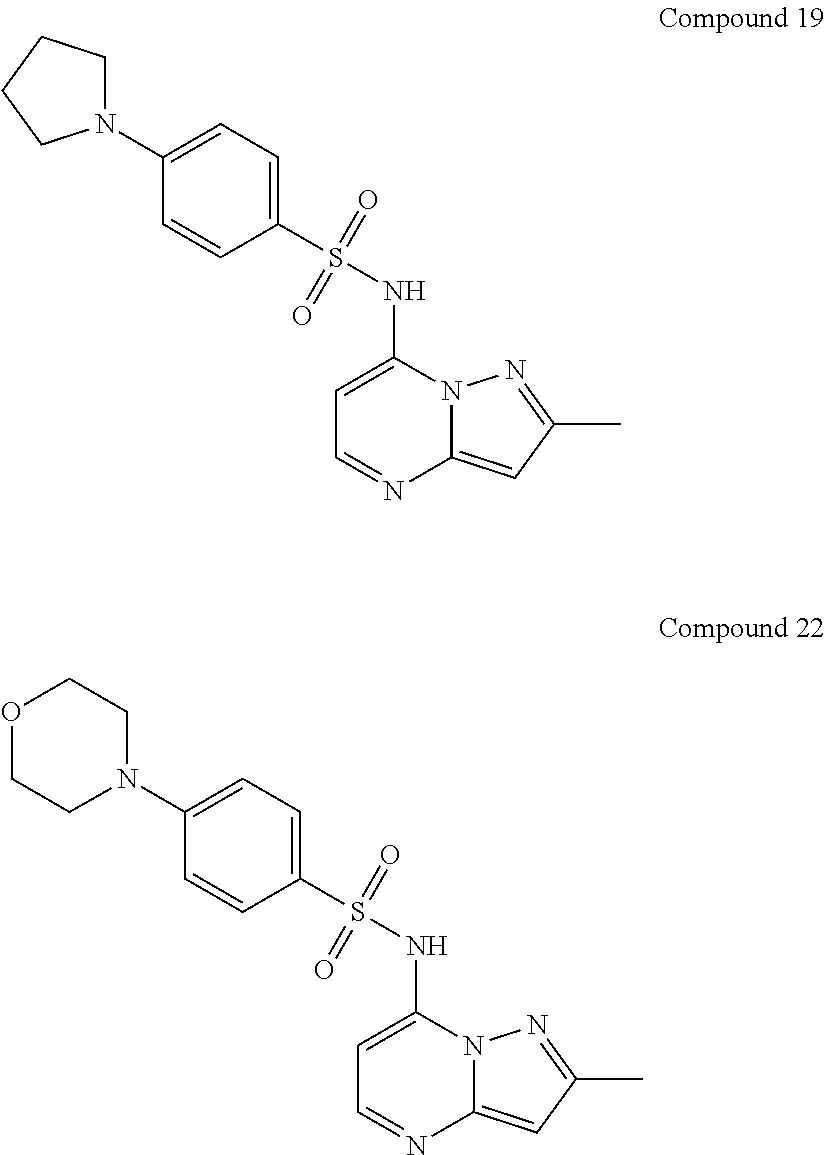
N1(C2=CC=C(S(NC3=CC=NC4=CC(C)=NN34)(=O)=O)C=C2)CCCC1.N1(C2=CC=C(S(NC3=CC=NC4=CC(C)=NN34)(=O)=O)C=C2)CCOCC1
